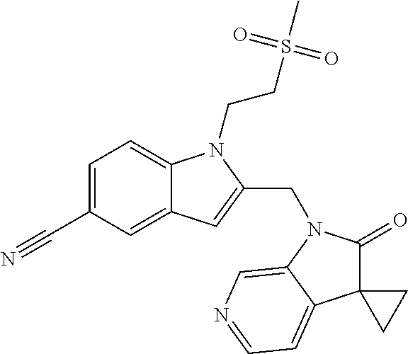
C1=C(C#N)C=C2C(=C1)N(CCS(C)(=O)=O)C(CN1C(=O)C3(C4=CC=NC=C14)CC3)=C2
